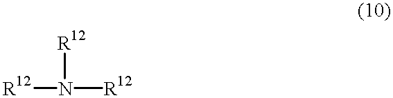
N([R12])([R12])[R12]
